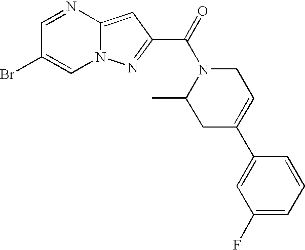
C1=NC2=CC(C(=O)N3C(C)CC(C4=CC(F)=CC=C4)=CC3)=NN2C=C1Br
